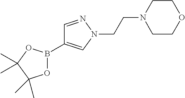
C1=NN(CCN2CCOCC2)C=C1B1OC(C)(C)C(C)(C)O1
